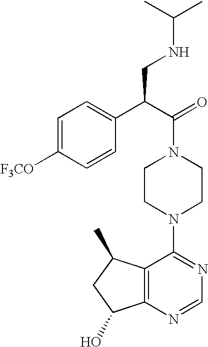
C(N1CCN(C2=NC=NC3=C2C(C)CC3O)CC1)(C(C1=CC=C([F3CO])C=C1)CNC(C)C)=O
